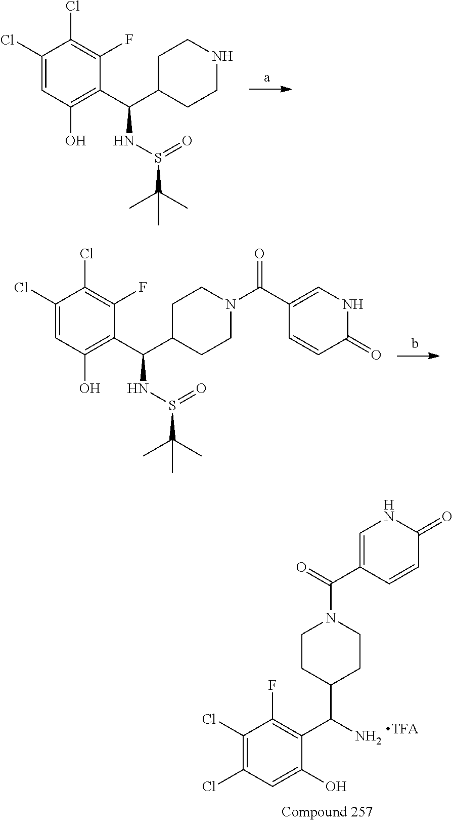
C1(Cl)=C(Cl)C=C(O)C(C(N)C2CCN(C(=O)C3=CNC(=O)C=C3)CC2)=C1F.C1(Cl)=CC(O)=C(C(C2CCNCC2)NS(C(C)(C)C)=O)C(F)=C1Cl.C1(Cl)=CC(O)=C(C(C2CCN(C(C3=CNC(=O)C=C3)=O)CC2)NS(C(C)(C)C)=O)C(F)=C1Cl
